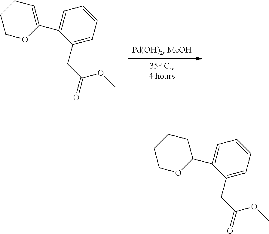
C1OC(C2=CC=CC=C2CC(=O)OC)=CCC1.C1OC(C2=CC=CC=C2CC(=O)OC)CCC1
